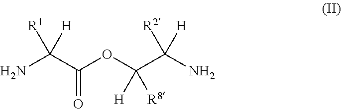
C(C(OC(C(N)([R2])[H])([H])[R8])=O)(N)([R1])[H]
